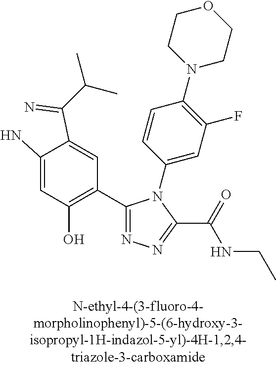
C1=C(N)C(C(=N)C(C)C)=CC(C2=NN=C(C(=O)NCC)N2C2=CC(F)=C(N3CCOCC3)C=C2)=C1O
